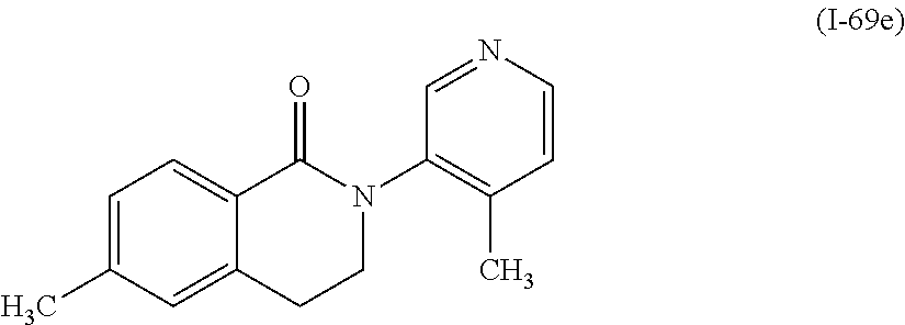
C1=C(C)C=C2C(=C1)C(=O)N(C1=C(C)C=CN=C1)CC2
